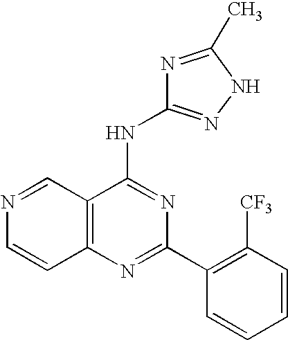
C12=C(N=C(C3=C([CF3])C=CC=C3)N=C1NC1=NNC(C)=N1)C=CN=C2
